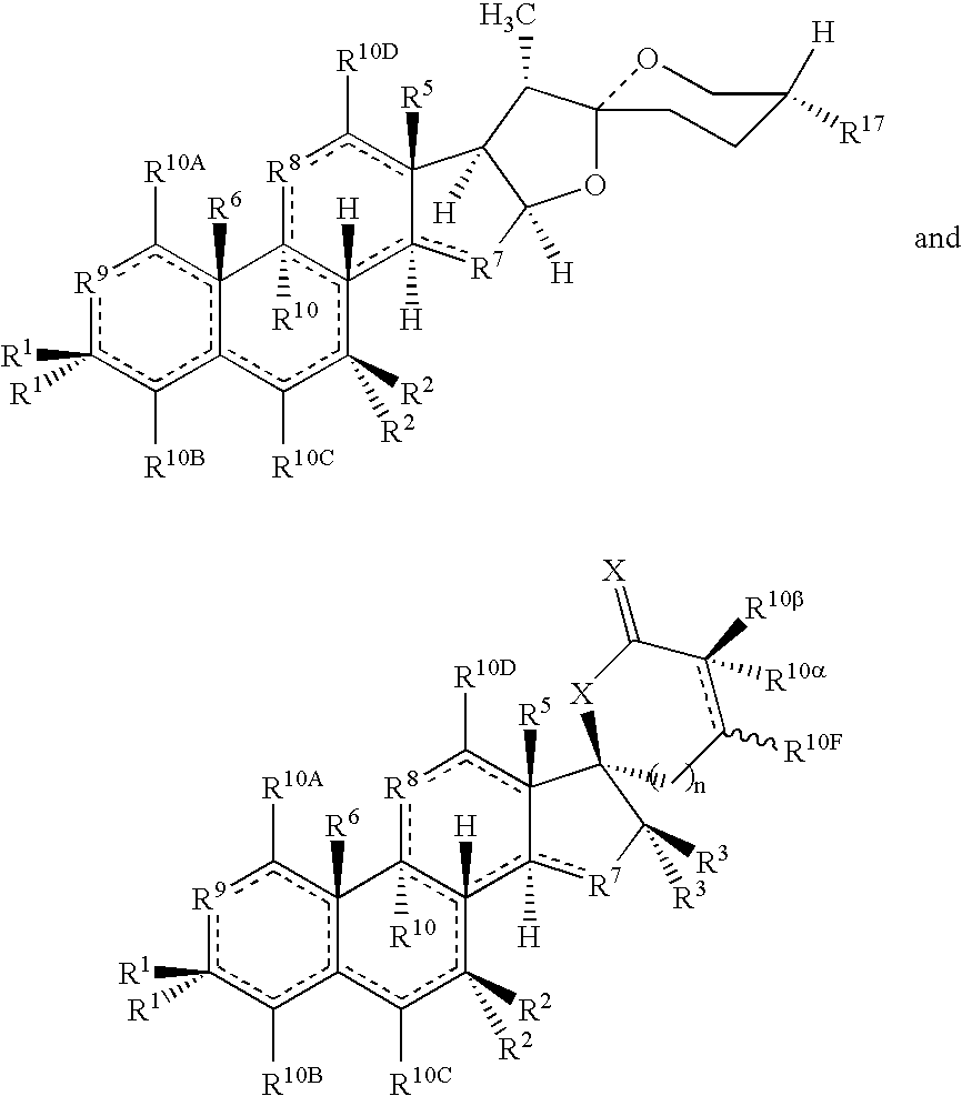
[R9]1c([R1])([R1])c([R10B])c2c([R6])(c1[R10A])-c1([R10])c([H])(c([R2])([R2])c2[R10C])c2([H])[R7]C3([H])C([H])(c-2([R5])c([R10D])[R8]1)C(C)C1(O3)OCC([R17])([H])CC1.[R9]1c([R1])([R1])c([R10B])c2c([R6])(c1[R10A])-c1([R10])c([H])(c([R2])([R2])c2[R10C])c2([H])[R7]C([R3])([R3])C3(c-2([R5])c([R10D])[R8]1)Cc([R10F])c([R10b])([R10a])C(=[X])[X]3
